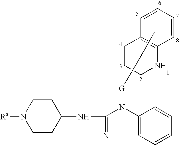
N1([Ra])CCC(NC2=NC3=C(C=CC=C3)N2[G]CCC)CC1.N1CCCC2=C1C=CC=C2
